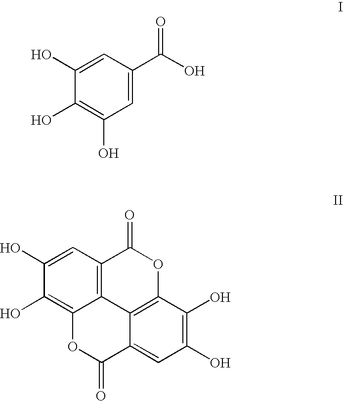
C1=C(C(O)=O)C=C(O)C(O)=C1O.C12=C3C=C(O)C(O)=C1OC(=O)C1=CC(O)=C(O)C(=C21)OC3=O
